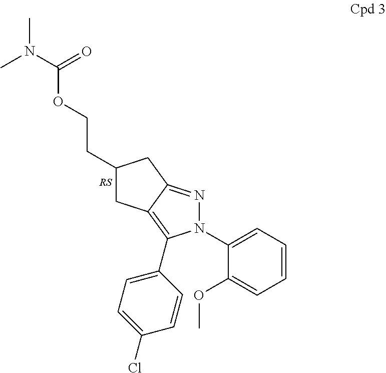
C1(CCOC(N(C)C)=O)CC2=C(C3=CC=C(Cl)C=C3)N(C3=CC=CC=C3OC)N=C2C1
